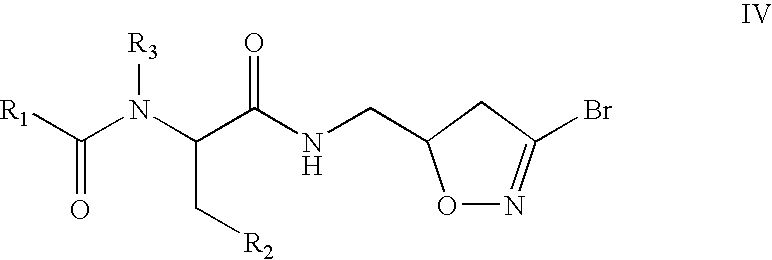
[R1]C(N(C(C(NCC1ON=C(Br)C1)=O)C[R2])[R3])=O
